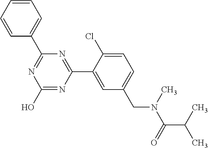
N1=C(C2=CC=CC=C2)N=C(C2=CC(CN(C(C(C)C)=O)C)=CC=C2Cl)N=C1O
